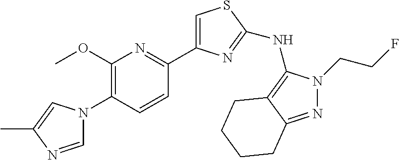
C1=NC(C)=CN1C1=C(OC)N=C(C2=CSC(NC3=C4C(=NN3CCF)CCCC4)=N2)C=C1
